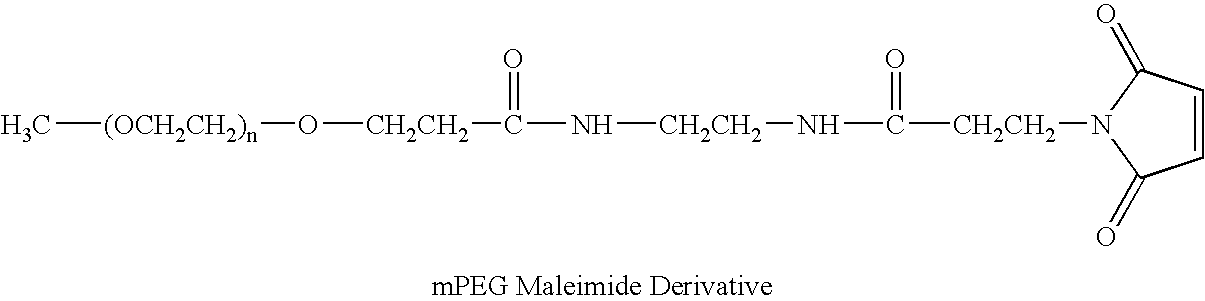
C[(OCH2CH2)n]O[CH2CH2]C(N[CH2CH2]NC([CH2CH2]N1C(=O)C=CC1=O)=O)=O
